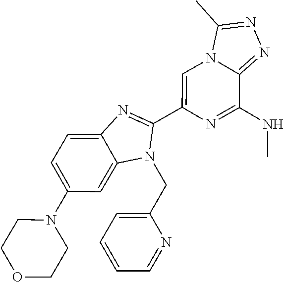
C1=C(N2CCOCC2)C=C2C(=C1)N=C(C1=CN3C(=NN=C3C)C(NC)=N1)N2CC1=CC=CC=N1
